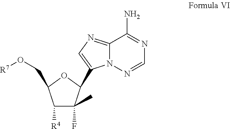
C1(C)(F)C([R4])C(CO[R7])OC1C1=CN=C2N1N=CN=C2N
